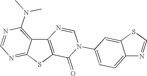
C12=C(SC3=NC=NC(N(C)C)=C13)C(=O)N(C1=CC=C3C(=C1)SC=N3)C=N2
